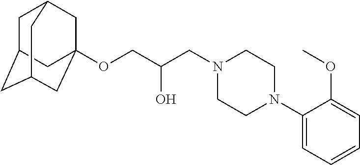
C1C2CC3CC(OCC(CN4CCN(C5=CC=CC=C5OC)CC4)O)(CC1C3)C2
